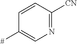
C1=CC([CN])=NC=C1[#]
